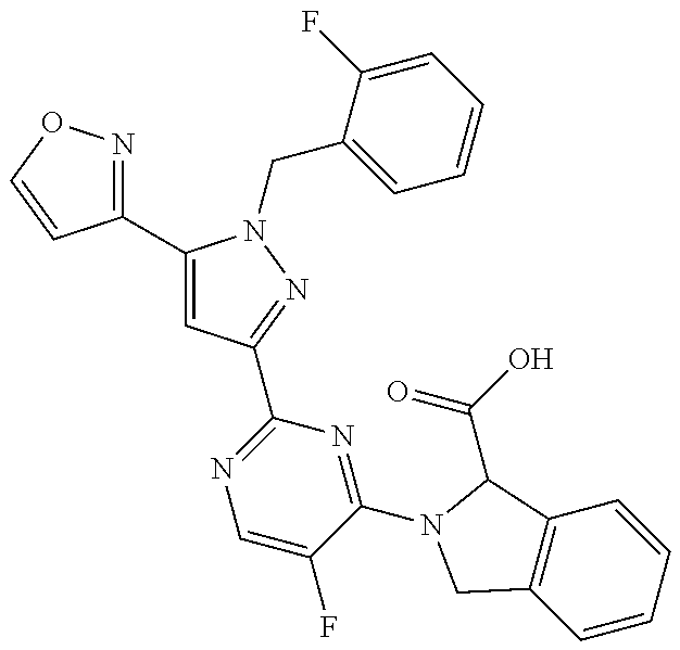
C1(C2=CC(C3=NC=C(F)C(N4C(C(O)=O)C5=C(C=CC=C5)C4)=N3)=NN2CC2=CC=CC=C2F)=NOC=C1
